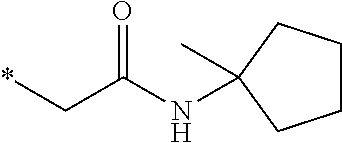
*CC(NC1(C)CCCC1)=O
